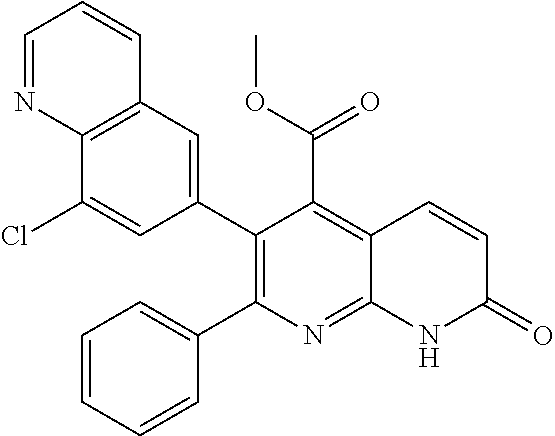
C12=C(C=C(C3=C(C4=CC=CC=C4)N=C4C(=C3C(=O)OC)C=CC(=O)N4)C=C1Cl)C=CC=N2
